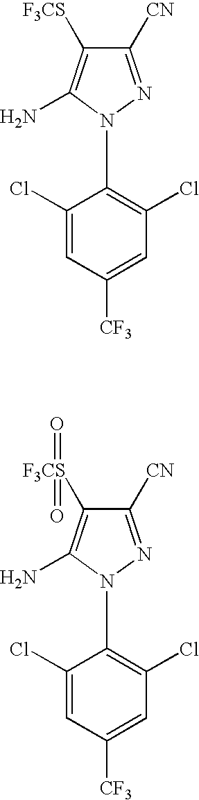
C1(Cl)=CC([CF3])=CC(Cl)=C1N1N=C([CN])C([F3CS])=C1N.C1(Cl)=CC([CF3])=CC(Cl)=C1N1N=C([CN])C([F3CS](=O)=O)=C1N
